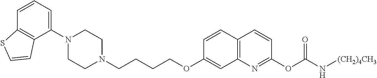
C1(N2CCN(CCCCOC3=CC4=C(C=C3)C=CC(OC(=O)N[(CH2)4CH3])=N4)CC2)=CC=CC2=C1C=CS2
